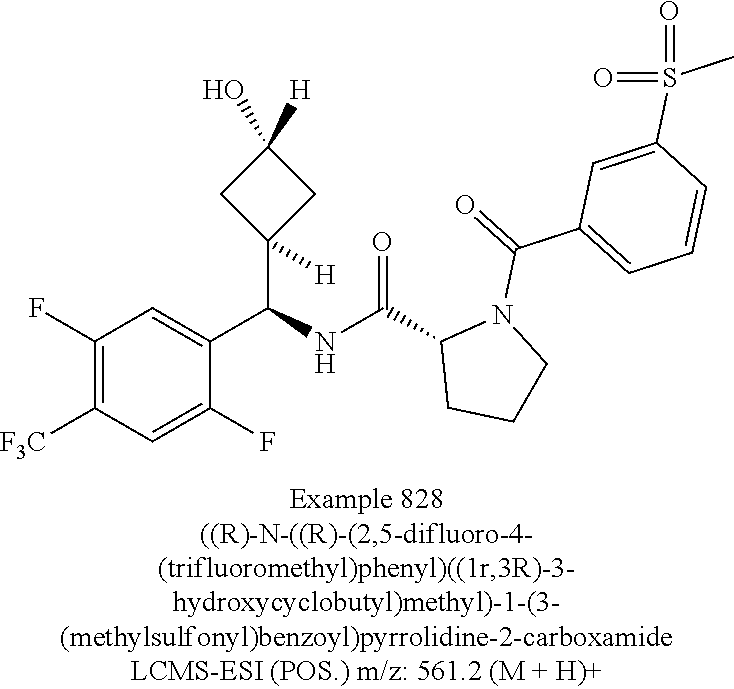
C1(F)=C([F3C])C=C(F)C(C(NC(C2CCCN2C(=O)C2=CC=CC(S(=O)(C)=O)=C2)=O)C2([H])CC(O)([H])C2)=C1
